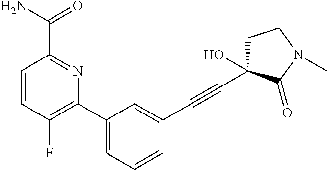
C1(C2=CC=CC(C#CC3(O)CCN(C)C3=O)=C2)=C(F)C=CC(C(N)=O)=N1
